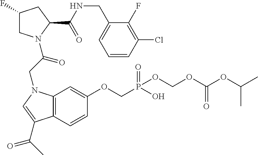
C12=C(C=CC(OCP(O)(=O)OCOC(OC(C)C)=O)=C1)C(C(C)=O)=CN2CC(=O)N1CC(F)CC1C(NCC1=CC=CC(Cl)=C1F)=O
